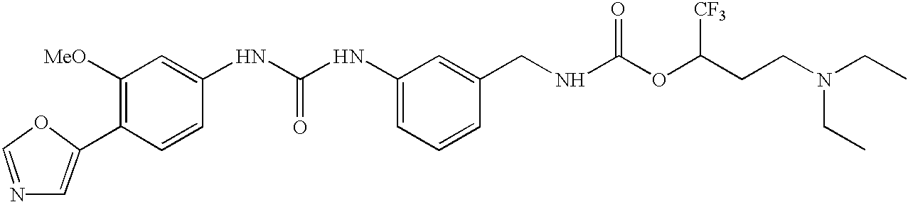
C1=C(C2=C([MeO])C=C(NC(NC3=CC=CC(CNC(OC(CCN(CC)CC)[CF3])=O)=C3)=O)C=C2)OC=N1
